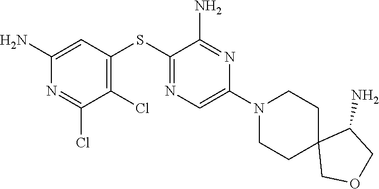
S(C1=NC=C(N2CCC3(CC2)COCC3N)N=C1N)C1=C(Cl)C(Cl)=NC(N)=C1
